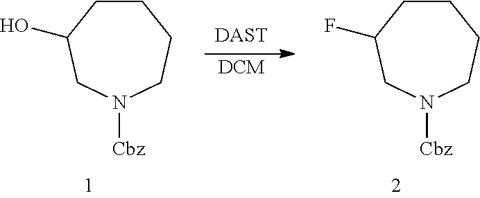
C1CC(O)CN([Cbz])CC1.[DAST].[DCM].C1CC(F)CN([Cbz])CC1
